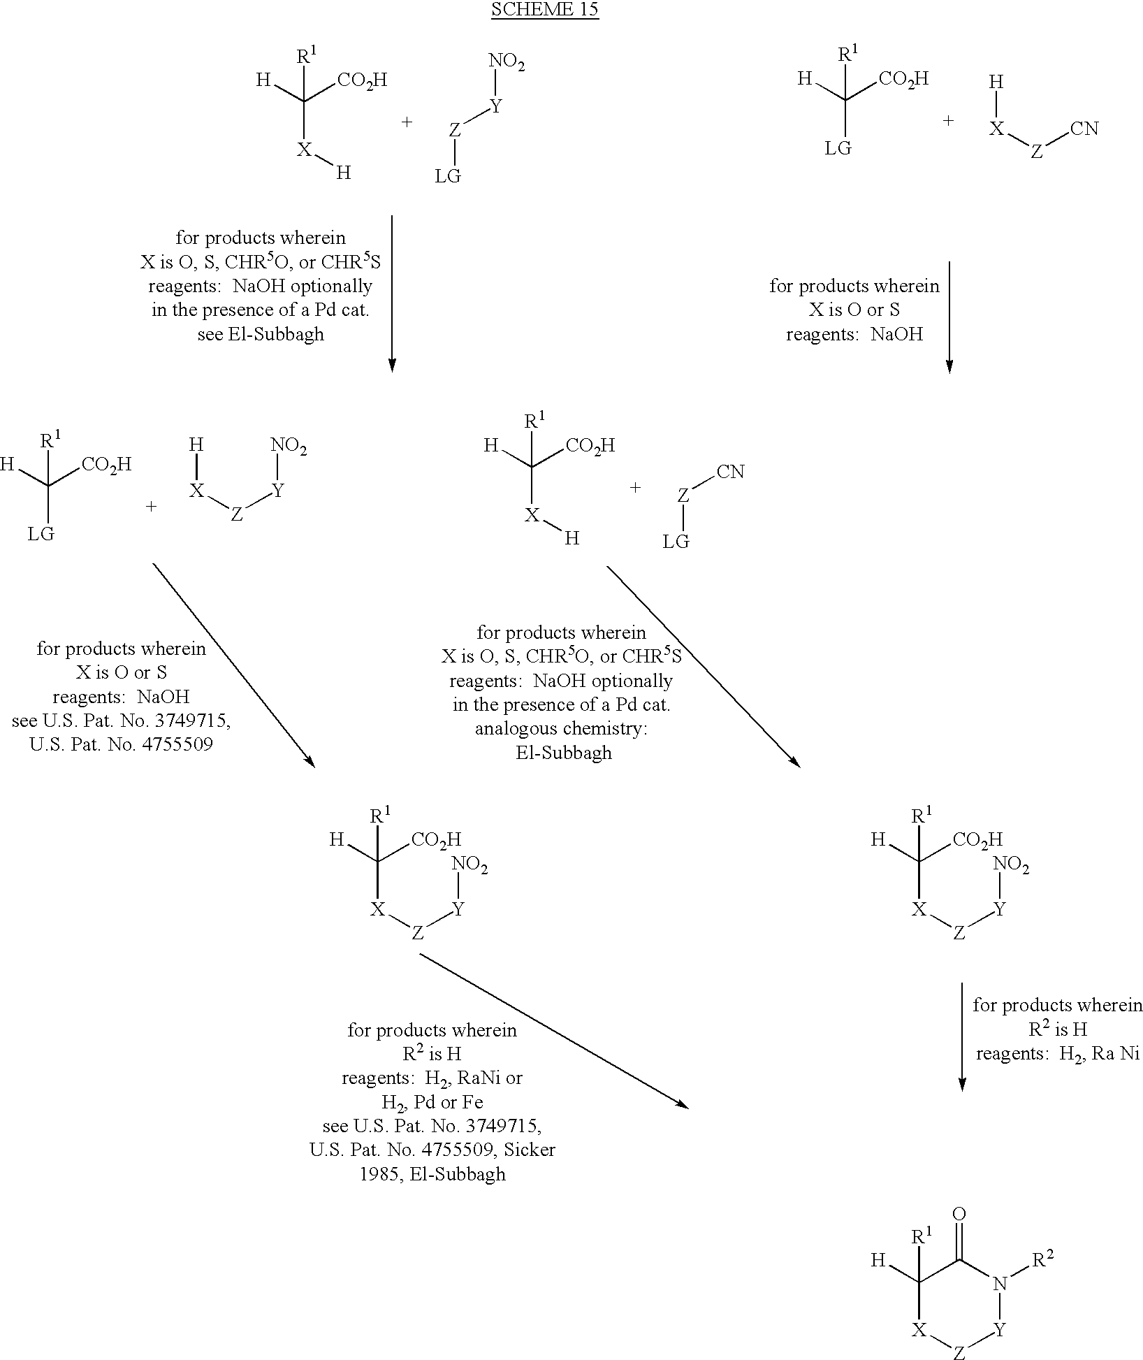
C([X][H])([H])([CO2H])[R1].[LG][Z][Y][NO2].C([LG])([H])([CO2H])[R1].[X]([Z][CN])[H].C([LG])([H])([CO2H])[R1].[Z]([Y][NO2])[X][H].C([X][H])([H])([CO2H])[R1].[LG][Z][CN].C([X][Z][Y][NO2])([CO2H])([H])[R1].C([X][Z][Y][NO2])([CO2H])([H])[R1].C1([H])([R1])[X][Z][Y]N([R2])C1=O
